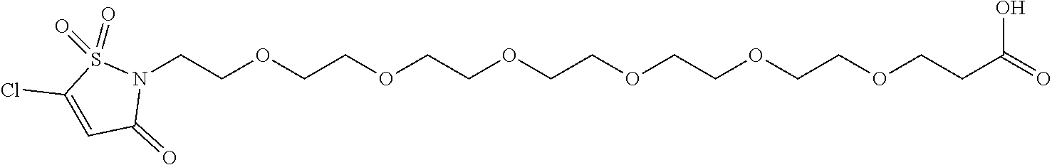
C1(=O)N(CCOCCOCCOCCOCCOCCOCCC(O)=O)S(=O)(=O)C(Cl)=C1
